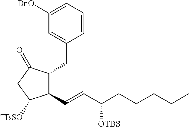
C1=CC=C([BnO])C=C1CC1C(C=CC(CCCCC)[OTBS])C([TBSO])CC1=O
